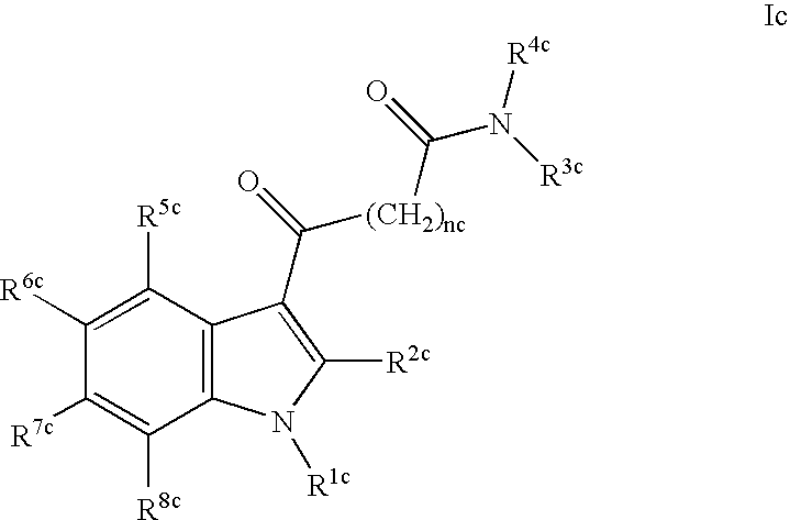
C1([R6c])=C([R5c])C2=C(C([R8c])=C1[R7c])N([R1c])C([R2c])=C2C(=O)[(CH2)nc]C(=O)N([R4c])[R3c]
